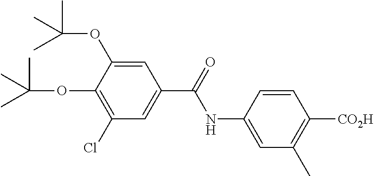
C1=C(NC(C2=CC(Cl)=C(OC(C)(C)C)C(OC(C)(C)C)=C2)=O)C=CC([CO2H])=C1C
